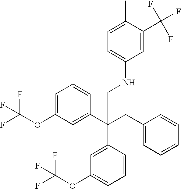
C1=C(OC(F)(F)F)C=C(C(CC2=CC=CC=C2)(C2=CC(OC(F)(F)F)=CC=C2)CNC2=CC=C(C)C(C(F)(F)F)=C2)C=C1
